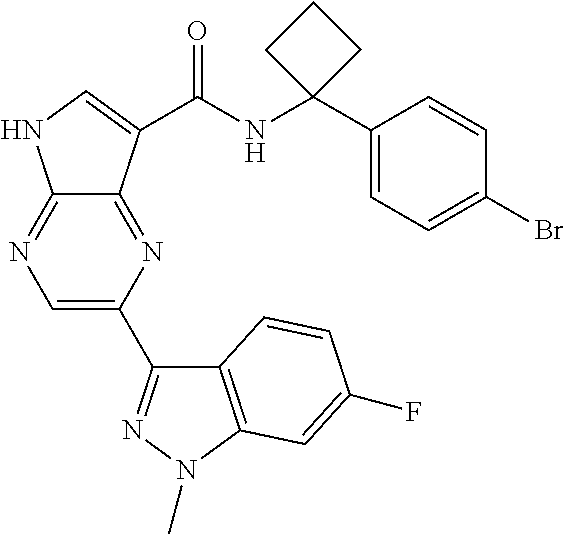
C12=NC=C(C3=NN(C)C4=C3C=CC(F)=C4)N=C1C(C(NC1(C3=CC=C(Br)C=C3)CCC1)=O)=CN2
